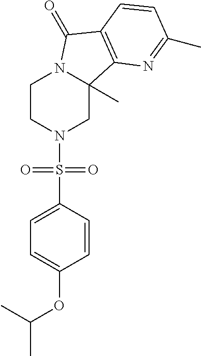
C1CN(S(C2=CC=C(OC(C)C)C=C2)(=O)=O)CC2(C)N1C(=O)C1=C2N=C(C)C=C1
